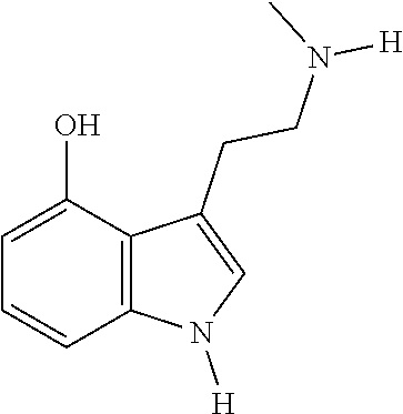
C1=C(O)C2=C(C=C1)N([H])C=C2CCN(C)[H]
